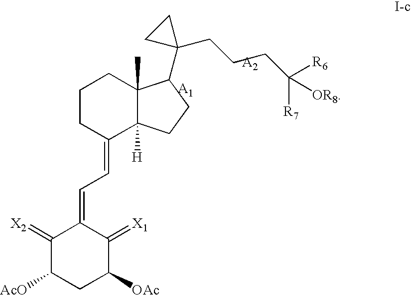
C1CCC(=CC=C2C(=[X2])C([AcO])CC([OAc])C2=[X1])C2([H])C1(C)C(C1(CCCC([R7])([OR8])[R6])CC1)CC2
